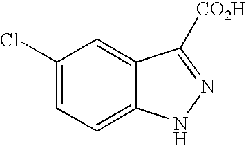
C1(Cl)=CC=C2C(=C1)C([CO2H])=NN2
